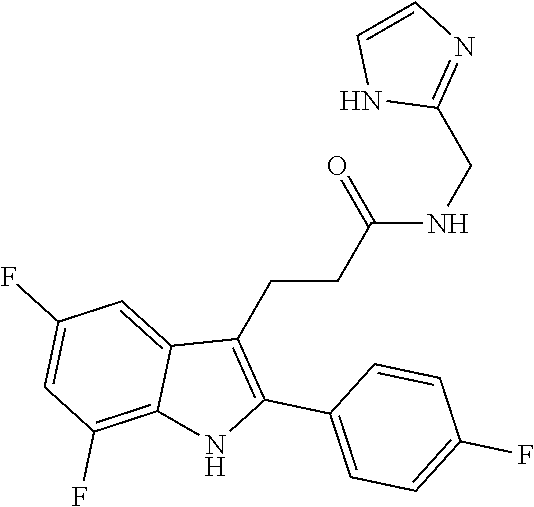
C1(CNC(CCC2=C(C3=CC=C(F)C=C3)NC3=C(F)C=C(F)C=C23)=O)=NC=CN1
